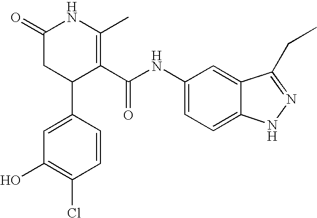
C1(=O)CC(C2=CC(O)=C(Cl)C=C2)C(C(NC2=CC=C3C(=C2)C(CC)=NN3)=O)=C(C)N1
